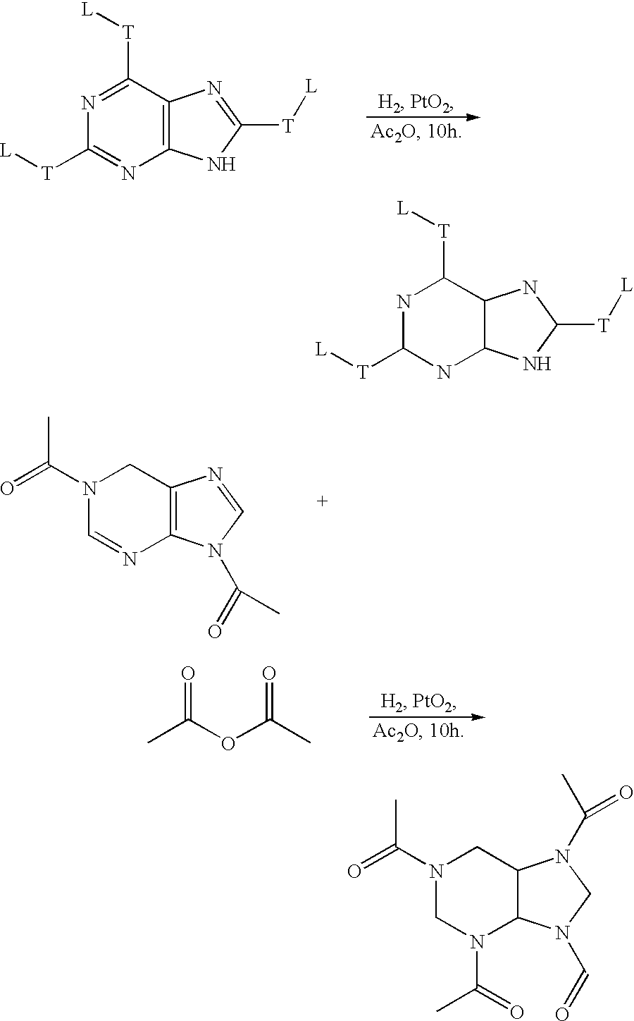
N1=C([T][L])C2=C(N=C1[T][L])NC([T][L])=N2.N1(C(=O)C)C=NC2=C(C1)N=CN2C(=O)C.O(C(C)=O)C(C)=O.N1C([T][L])NC2C(C1[T][L])NC([T][L])N2.N1(C(=O)C)CN(C(=O)C)C2C(C1)N(C(C)=O)CN2C=O
